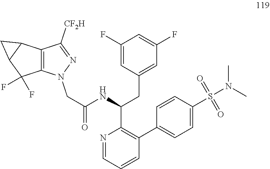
N1=CC=CC(C2=CC=C(S(N(C)C)(=O)=O)C=C2)=C1C(NC(=O)CN1C2=C(C([CF2H])=N1)C1C(C2(F)F)C1)CC1=CC(F)=CC(F)=C1
